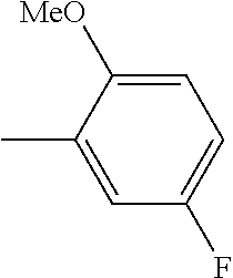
C1=C([MeO])C(C)=CC(F)=C1
